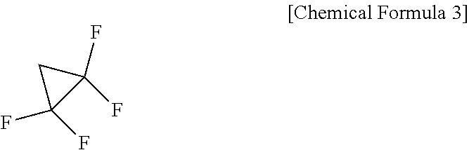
FC1(F)C(F)(F)C1
